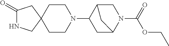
C1(=O)NCC2(C1)CCN(C1CC3N(C(OCC)=O)CC1C3)CC2
